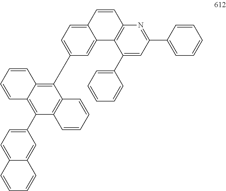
C1(C2=CC=CC=C2)=CC(C2=CC=CC=C2)=NC2=C1C1=CC(C3=C4C(=C(C5=CC=C6C(=C5)C=CC=C6)C5=C3C=CC=C5)C=CC=C4)=CC=C1C=C2
